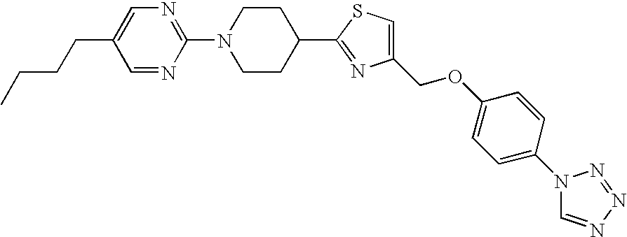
C1(COC2=CC=C(N3C=NN=N3)C=C2)=CSC(C2CCN(C3=NC=C(CCCC)C=N3)CC2)=N1
